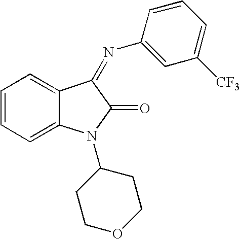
C1=CC=C2C(=C1)C(=NC1=CC([CF3])=CC=C1)C(=O)N2C1CCOCC1
